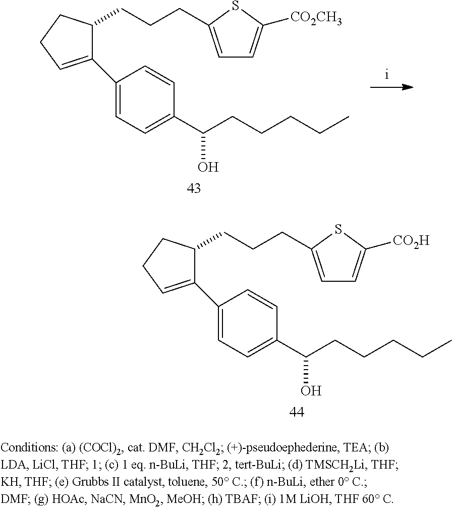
C1(CCCC2=CC=C([CO2CH3])S2)C(C2=CC=C(C(CCCCC)O)C=C2)=CCC1.C1(CCCC2=CC=C([CO2H])S2)C(C2=CC=C(C(CCCCC)O)C=C2)=CCC1
